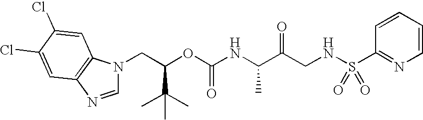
C(OC(NC(C(CNS(C1=NC=CC=C1)(=O)=O)=O)C)=O)(C(C)(C)C)CN1C=NC2=C1C=C(Cl)C(Cl)=C2
